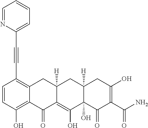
C1=CC(O)=C2C(=C1C#CC1=CC=CC=N1)CC1([H])C(=C(O)C3(O)C([H])(C1)CC(O)=C(C(N)=O)C3=O)C2=O
